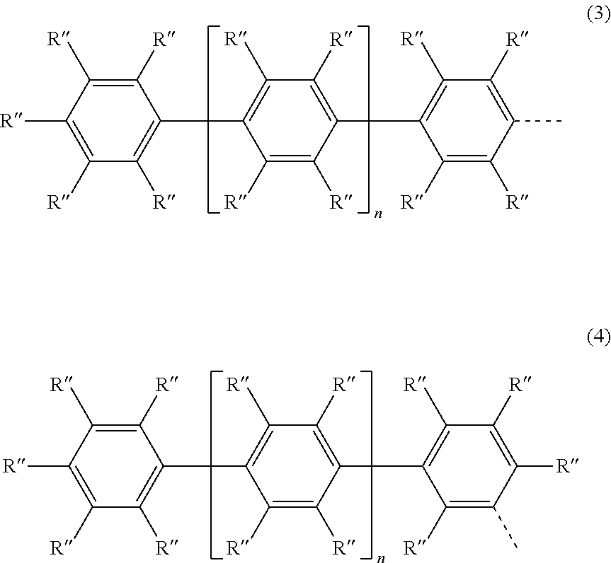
C1([R])=C([R])C([R])=C([R])C(C2=C([R])C([R])=C(C3=C([R])C([R])=C(C)C([R])=C3[R])C([R])=C2[R])=C1[R].C1([R])=C([R])C([R])=C([R])C(C2=C([R])C([R])=C(C3=C([R])C([R])=C([R])C(C)=C3[R])C([R])=C2[R])=C1[R]
